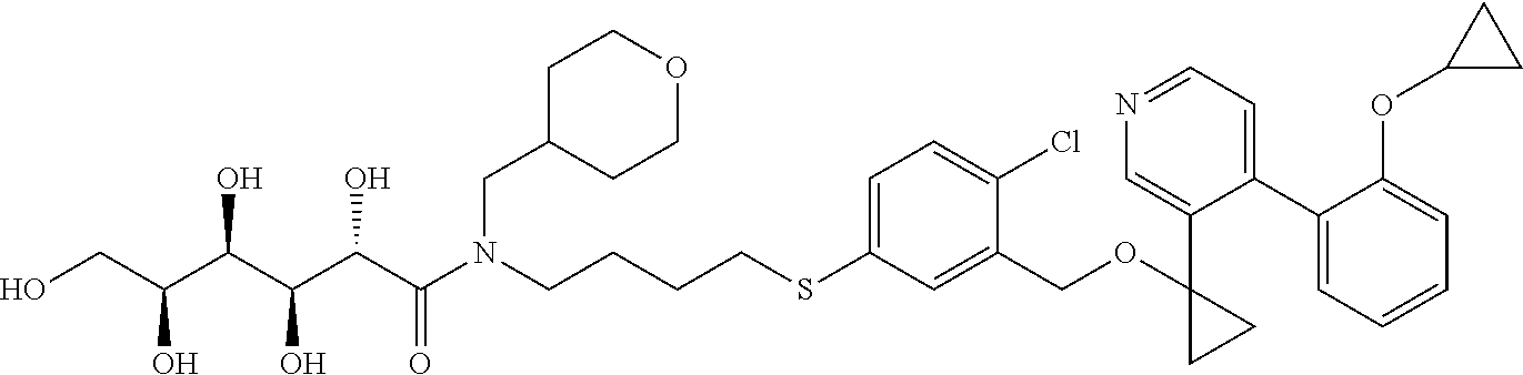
S(C1=CC=C(Cl)C(COC2(C3=CN=CC=C3C3=CC=CC=C3OC3CC3)CC2)=C1)CCCCN(C(C(C(C(C(CO)O)O)O)O)=O)CC1CCOCC1
